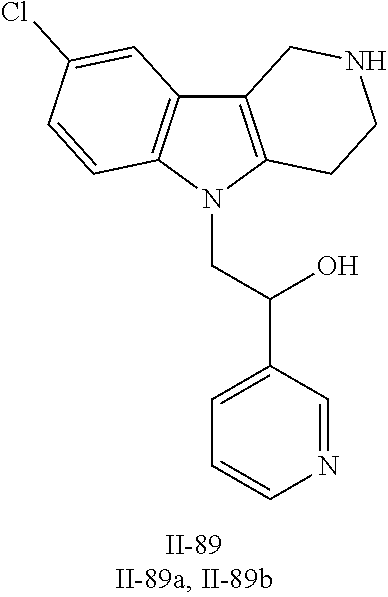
C12=C(N(CC(O)C3=CC=CN=C3)C3=C1C=C(Cl)C=C3)CCNC2
